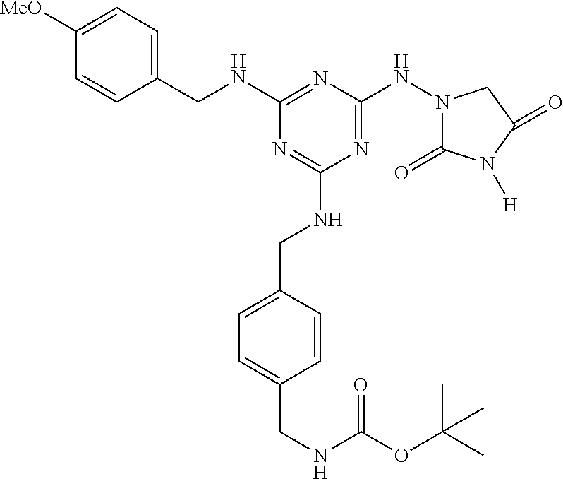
C1(NCC2=CC=C([MeO])C=C2)=NC(NN2C(=O)N([H])C(=O)C2)=NC(NCC2=CC=C(CNC(OC(C)(C)C)=O)C=C2)=N1
